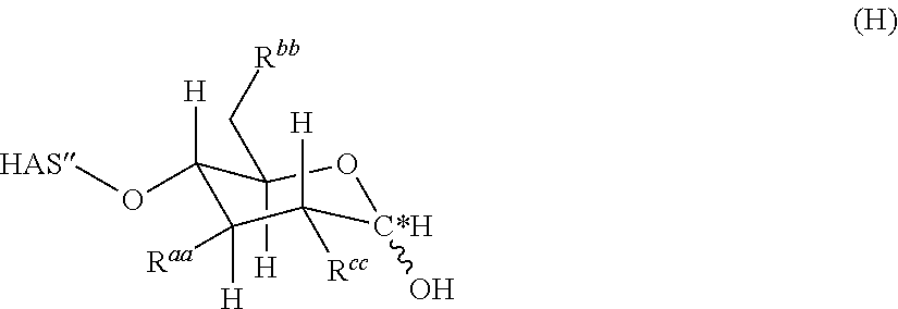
[H]C1(O[HAS])C(C[Rbb])([H])O[C*H](O)C([Rcc])([H])C1([H])[Raa]
